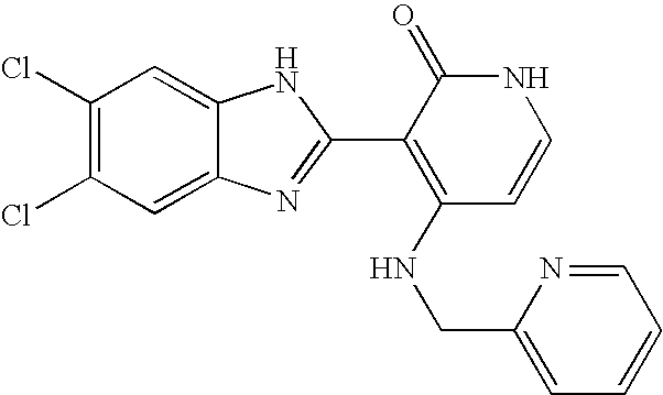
C1=C2C(=CC(Cl)=C1Cl)NC(C1=C(NCC3=CC=CC=N3)C=CNC1=O)=N2
